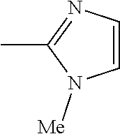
C1=CN=C(C)N1[Me]
